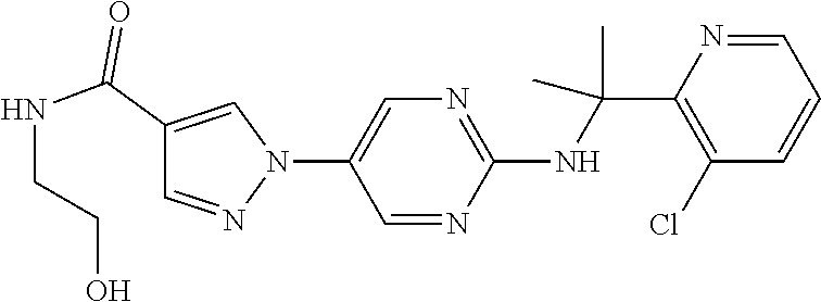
N1(C2=CN=C(NC(C)(C)C3=C(Cl)C=CC=N3)N=C2)C=C(C(NCCO)=O)C=N1
